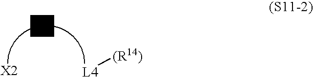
[X2].[L4][(R14)]
